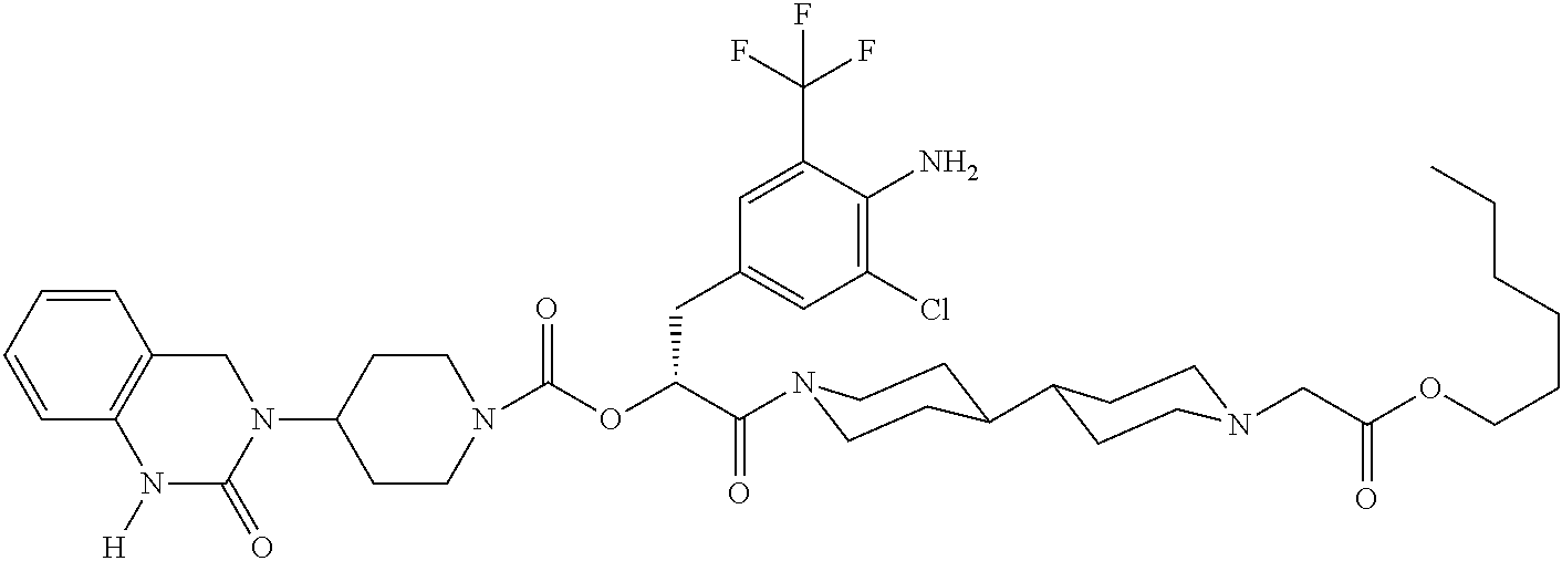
N1(C2CCN(C(=O)OC(C(=O)N3CCC(C4CCN(CC(OCCCCCC)=O)CC4)CC3)CC3=CC(Cl)=C(N)C(C(F)(F)F)=C3)CC2)CC2=C(N([H])C1=O)C=CC=C2
